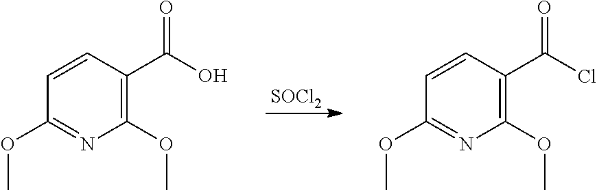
[SOCl2].C1(OC)=C(C(O)=O)C=CC(OC)=N1.C1(OC)=C(C(Cl)=O)C=CC(OC)=N1
